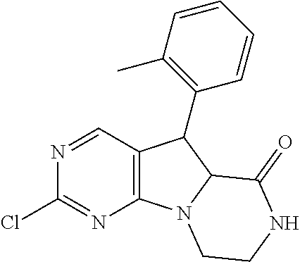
ClC1=NC2=C(C=N1)C(C1=C(C)C=CC=C1)C1N2CCNC1=O
